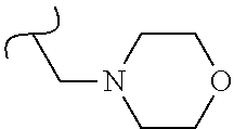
CCN1CCOCC1
